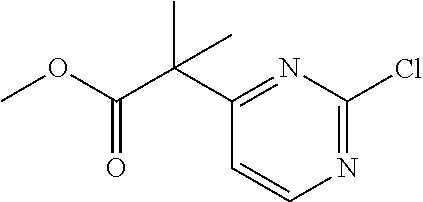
COC(C(C1=NC(Cl)=NC=C1)(C)C)=O
